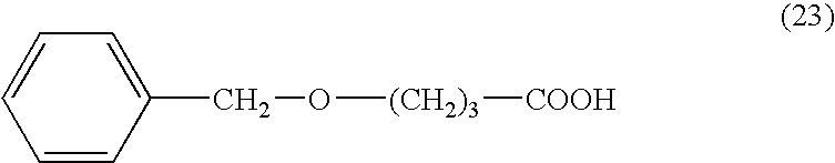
C1=CC(CO[(CH2)3][COOH])=CC=C1
